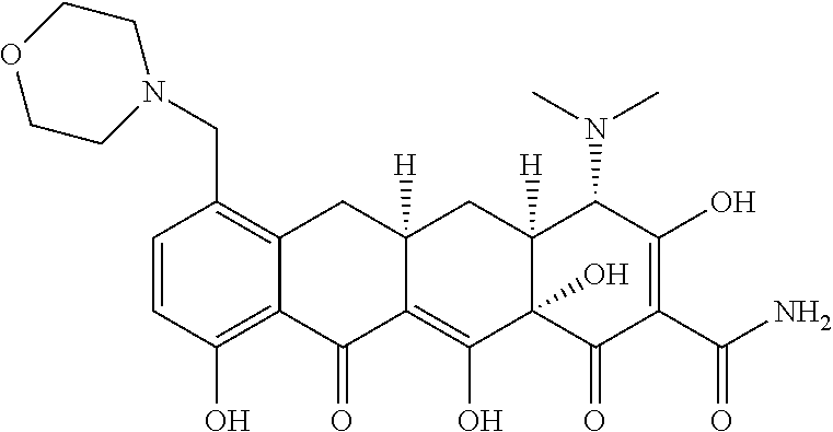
C1=CC(O)=C2C(=C1CN1CCOCC1)CC1([H])C(=C(O)C3(O)C([H])(C1)C(N(C)C)C(O)=C(C(N)=O)C3=O)C2=O
